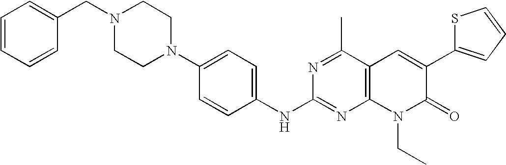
C1(NC2=NC3=C(C(C)=N2)C=C(C2=CC=CS2)C(=O)N3CC)=CC=C(N2CCN(CC3=CC=CC=C3)CC2)C=C1
